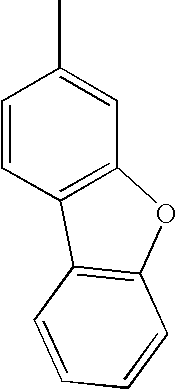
C1=CC2=C(C=C1C)OC1=C2C=CC=C1
